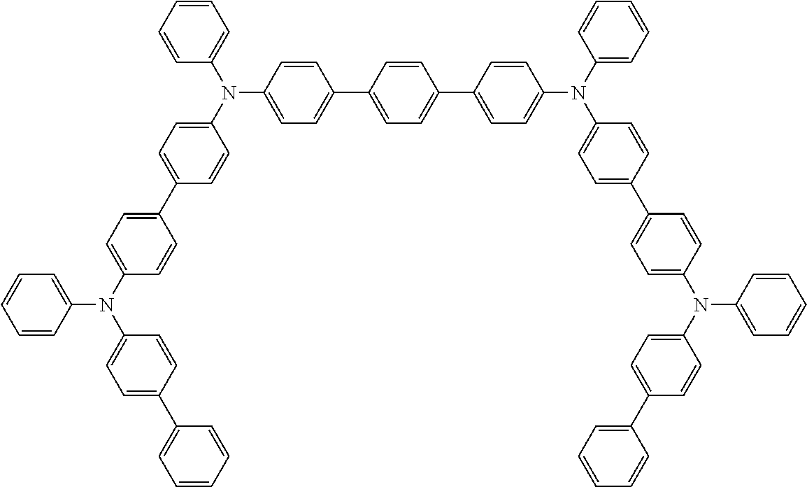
C1=CC(N(C2=CC=C(C3=CC=C(N(C4=CC=C(C5=CC=CC=C5)C=C4)C4=CC=CC=C4)C=C3)C=C2)C2=CC=C(C3=CC=C(C4=CC=C(N(C5=CC=CC=C5)C5=CC=C(C6=CC=C(N(C7=CC=C(C8=CC=CC=C8)C=C7)C7=CC=CC=C7)C=C6)C=C5)C=C4)C=C3)C=C2)=CC=C1
